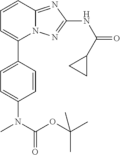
C1(C2=CC=CC3=NC(NC(=O)C4CC4)=NN23)=CC=C(N(C(OC(C)(C)C)=O)C)C=C1
